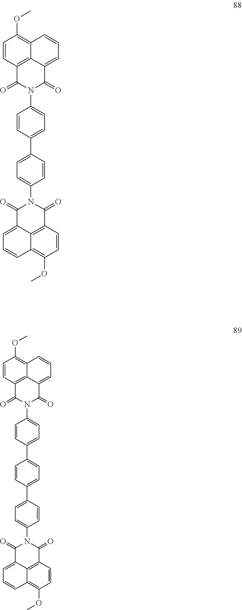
C1=CC2=C3C(=C1OC)C=CC=C3C(=O)N(C1=CC=C(C3=CC=C(N4C(=O)C5=CC=CC6=C(OC)C=CC(=C56)C4=O)C=C3)C=C1)C2=O.C1=CC2=C3C(=C1OC)C=CC=C3C(=O)N(C1=CC=C(C3=CC=C(C4=CC=C(N5C(=O)C6=CC=CC7=C(OC)C=CC(=C67)C5=O)C=C4)C=C3)C=C1)C2=O
